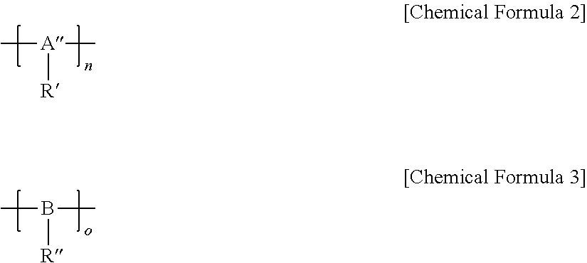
C[A](C)[R].CB(C)[R]
